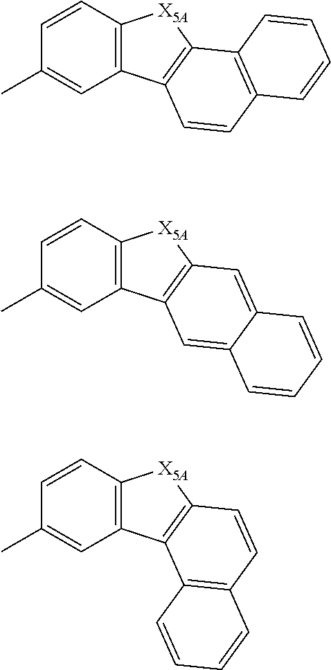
C12=C(C=CC(C)=C1)[X5A]C1=C2C=CC2=C1C=CC=C2.C12=C(C=CC(C)=C1)[X5A]C1=C2C=C2C(=C1)C=CC=C2.C12=C(C=CC(C)=C1)[X5A]C1=C2C2=C(C=C1)C=CC=C2
